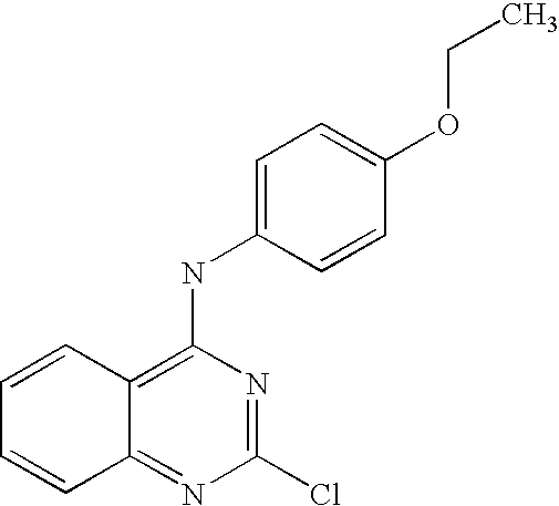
C12=NC(Cl)=NC(NC3=CC=C(OCC)C=C3)=C1C=CC=C2
